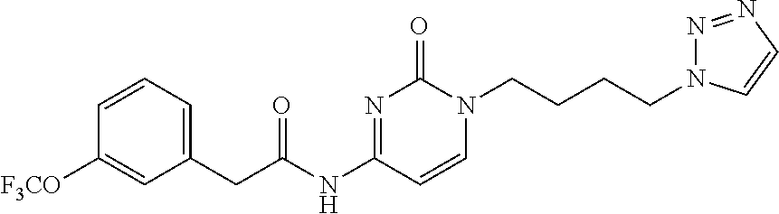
C1(CC(NC2=NC(=O)N(CCCCN3N=NC=C3)C=C2)=O)=CC=CC([F3CO])=C1
